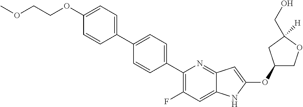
C1(OC2=CC3=NC(C4=CC=C(C5=CC=C(OCCOC)C=C5)C=C4)=C(F)C=C3N2)COC([H])(CO)C1
